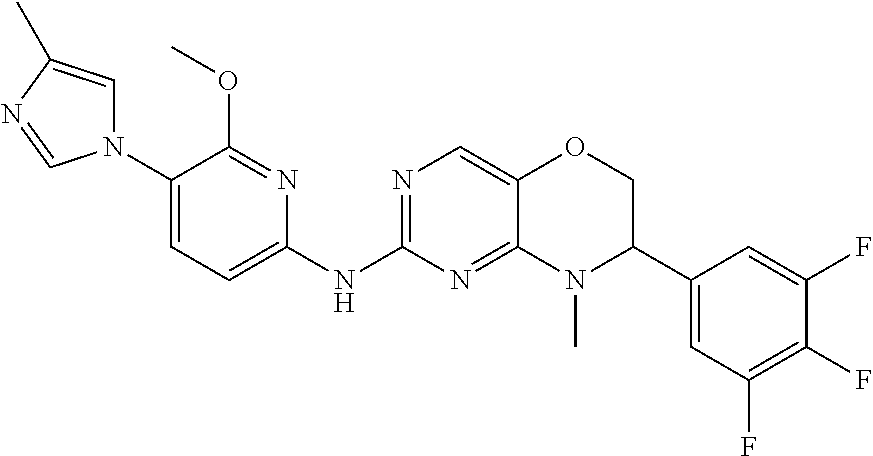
N1(C2=CC=C(NC3=NC=C4C(=N3)N(C)C(C3=CC(F)=C(F)C(F)=C3)CO4)N=C2OC)C=C(C)N=C1
